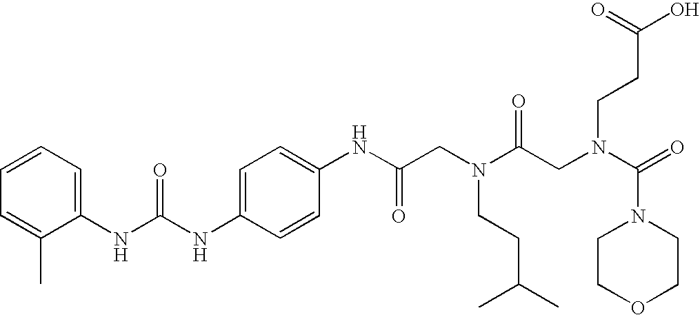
C1=C(NC(NC2=CC=CC=C2C)=O)C=CC(NC(CN(C(CN(C(=O)N2CCOCC2)CCC(O)=O)=O)CCC(C)C)=O)=C1
